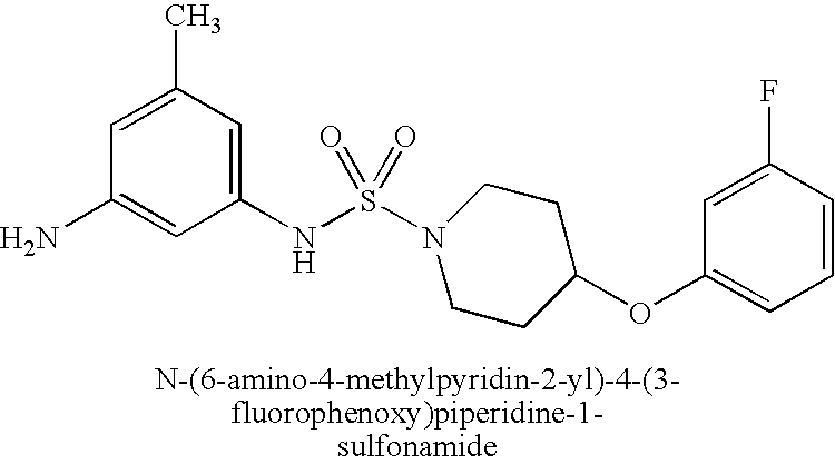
C1=C(C)C=C(NS(N2CCC(OC3=CC=CC(F)=C3)CC2)(=O)=O)C=C1N
